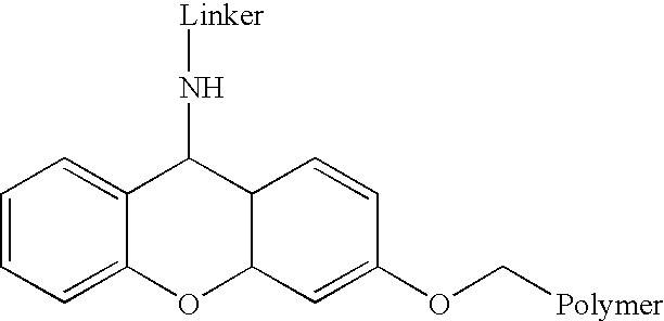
C1=CC=C2C(=C1)C(N[Linker])C1C(O2)C=C(OC[Polymer])C=C1
